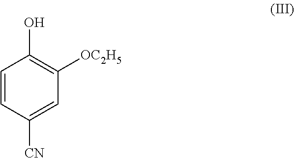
C1=CC([CN])=CC([OC2H5])=C1O
